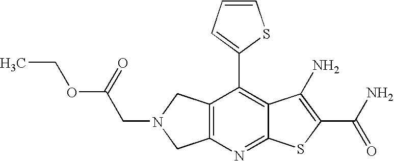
C12=C(CN(CC(OCC)=O)C1)C(C1=CC=CS1)=C1C(=N2)SC(C(N)=O)=C1N
